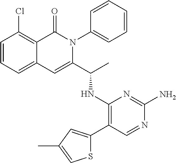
C1(Cl)=C2C(=CC=C1)C=C(C(C)NC1=C(C3=CC(C)=CS3)C=NC(N)=N1)N(C1=CC=CC=C1)C2=O
